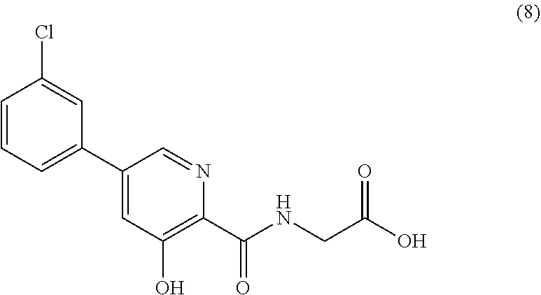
C1=CC=C(C2=CC(O)=C(C(NCC(O)=O)=O)N=C2)C=C1Cl
